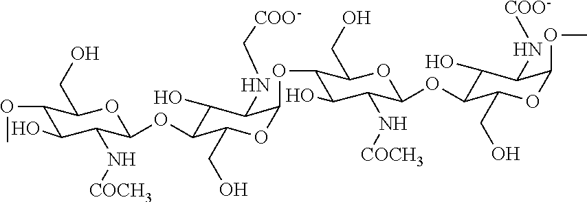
C1(OC)C(O)C(N[COCH3])C(OC2C(O)C(NC[COO-])C(OC3C(O)C(N[COCH3])C(OC4C(O)C(N[COO-])C(OC)OC4CO)OC3CO)OC2CO)OC1CO
